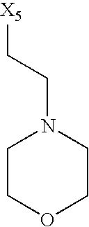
C1COCCN1CC[X5]
